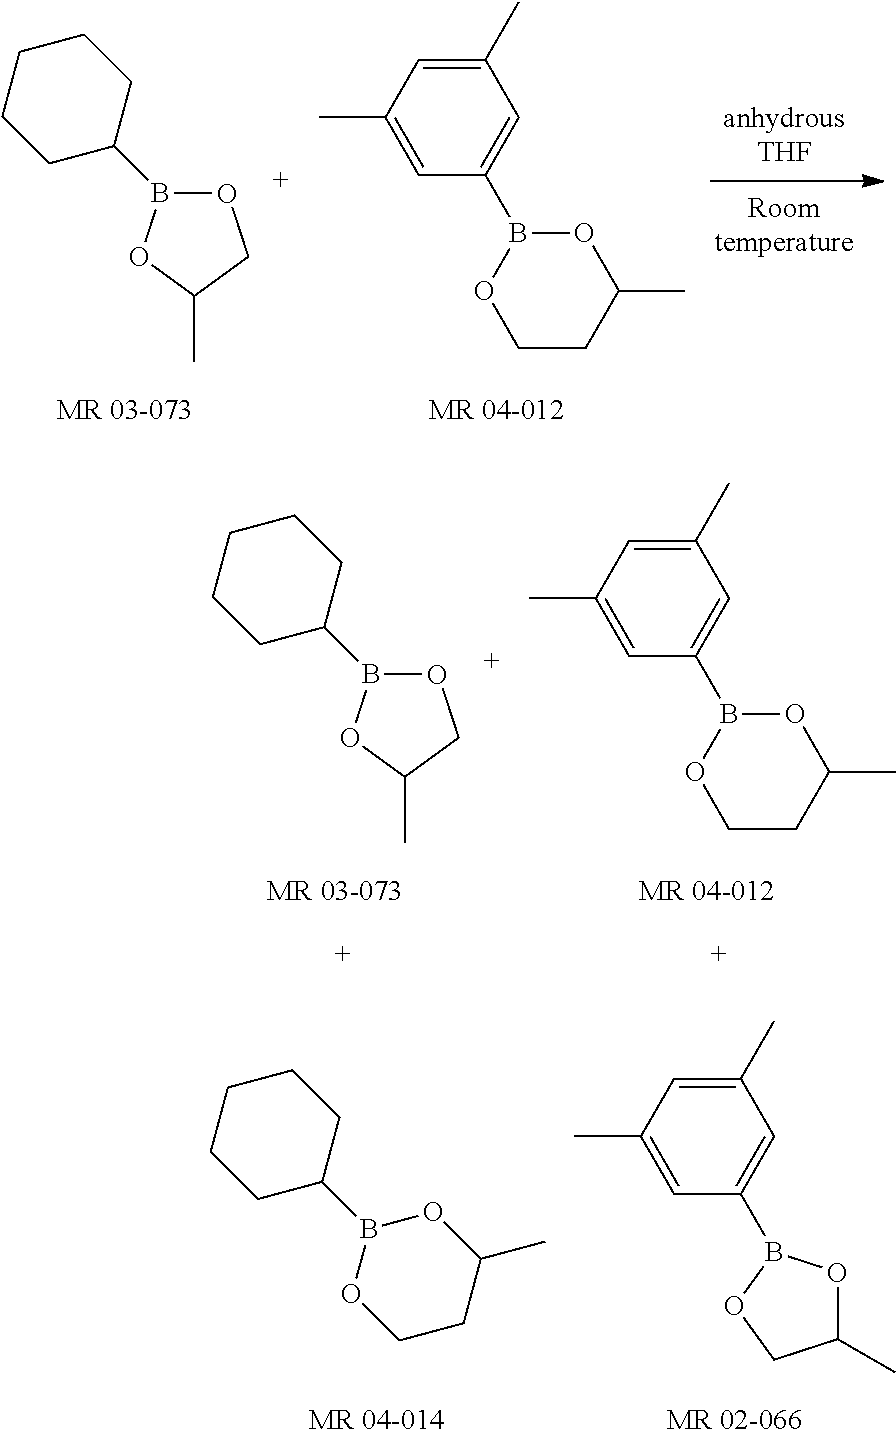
C1(C)=CC(C)=CC(B2OCCC(C)O2)=C1.O1B(C2CCCCC2)OC(C)C1.C1(C)=CC(C)=CC(B2OCCC(C)O2)=C1.O1B(C2CCCCC2)OC(C)C1.B1(C2CCCCC2)OCCC(C)O1.C1(C)OB(C2=CC(C)=CC(C)=C2)OC1
